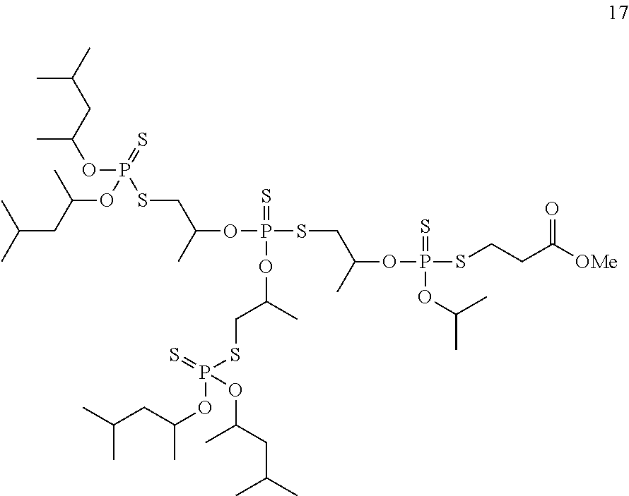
C(OP(SCC(OP(SCC(OP(SCCC(=O)[OMe])(=S)OC(C)C)C)(=S)OC(CSP(=S)(OC(C)CC(C)C)OC(CC(C)C)C)C)C)(=S)OC(CC(C)C)C)(C)CC(C)C
